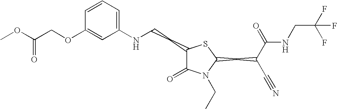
C1=CC=C(NCCC2C(=O)N(CC)C(CC(C#N)C(=O)NCC(F)(F)F)S2)C=C1OCC(OC)=O
